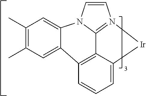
C1(C)=C(C)C=C2C3=C4C5=N(C=CN5C2=C1)[Ir]C4=CC=C3
